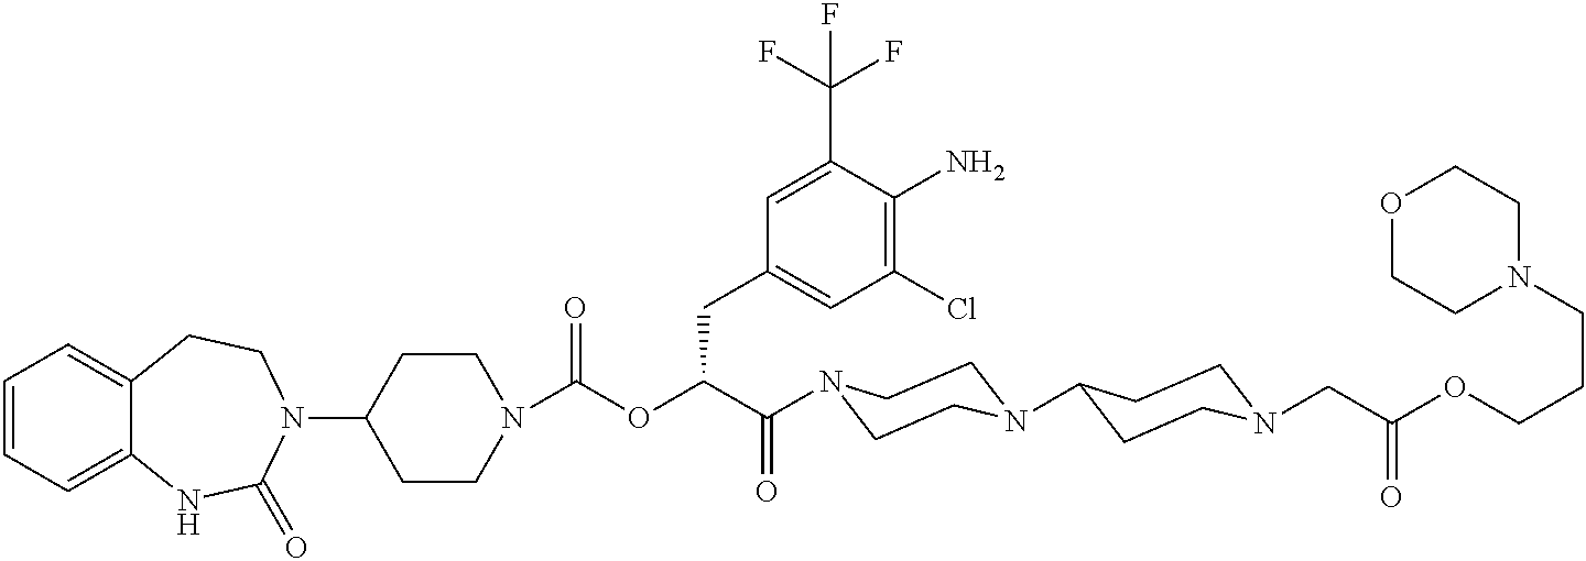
C1(N2CCC3=CC=CC=C3NC2=O)CCN(C(OC(C(=O)N2CCN(C3CCN(CC(OCCCN4CCOCC4)=O)CC3)CC2)CC2=CC(Cl)=C(N)C(C(F)(F)F)=C2)=O)CC1
